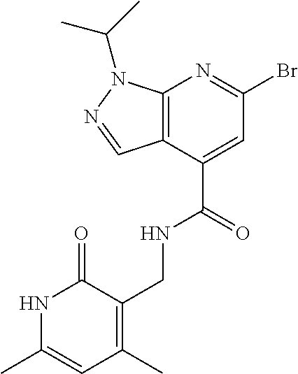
N1C(C)=CC(C)=C(CNC(C2=CC(Br)=NC3=C2C=NN3C(C)C)=O)C1=O
